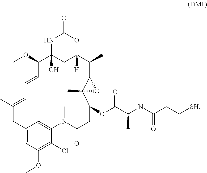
N1C2(O)CC([H])(OC1=O)C(C)C1C(C)(C(OC(=O)C(N(C(CC[SH])=O)C)C)CC(=O)N(C)C3=CC(=CC(OC)=C3Cl)CC(C)=CC=CC2OC)O1
